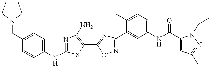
C1(NC2=NC(N)=C(C3=NC(C4=CC(NC(C5=CC(C)=NN5CC)=O)=CC=C4C)=NO3)S2)=CC=C(CN2CCCC2)C=C1
